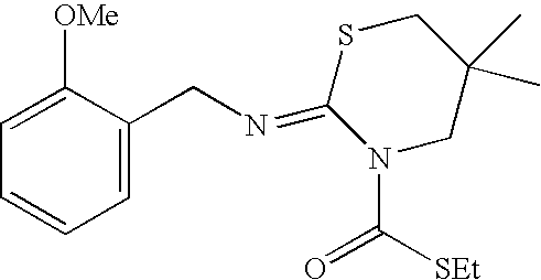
C1=C(CN=C2N(C([SEt])=O)CC(C)(C)CS2)C([OMe])=CC=C1
